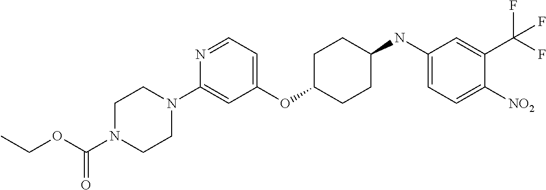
C1(OC2CCC(NC3=CC=C([NO2])C(C(F)(F)F)=C3)CC2)=CC=NC(N2CCN(C(OCC)=O)CC2)=C1
